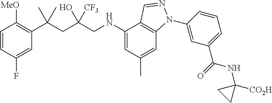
C1=CC(F)=CC(C(CC(CNC2=CC(C)=CC3=C2C=NN3C2=CC(C(=O)NC3([CO2H])CC3)=CC=C2)(O)[CF3])(C)C)=C1[MeO]
